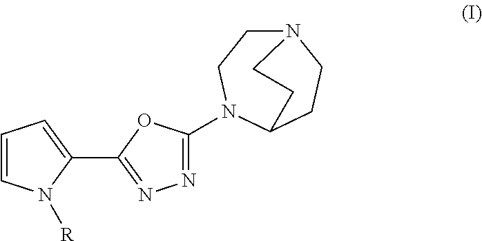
N12CCN(C3=NN=C(C4=CC=CN4[R])O3)C(CC1)CC2
